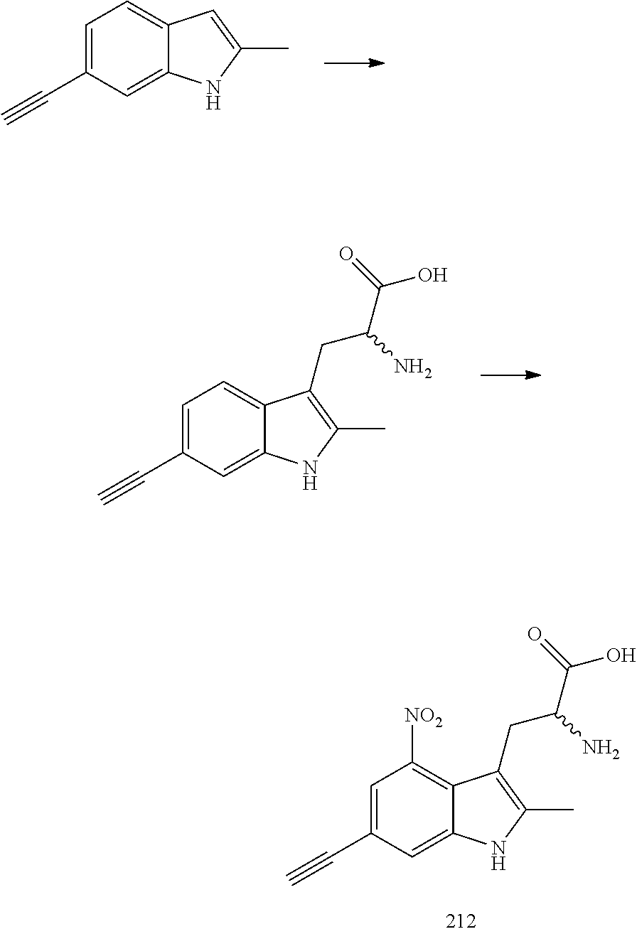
C12=CC=C(C#C)C=C1NC(C)=C2.C12=CC=C(C#C)C=C1NC(C)=C2CC(C(O)=O)N.C12=C([NO2])C=C(C#C)C=C1NC(C)=C2CC(C(O)=O)N
